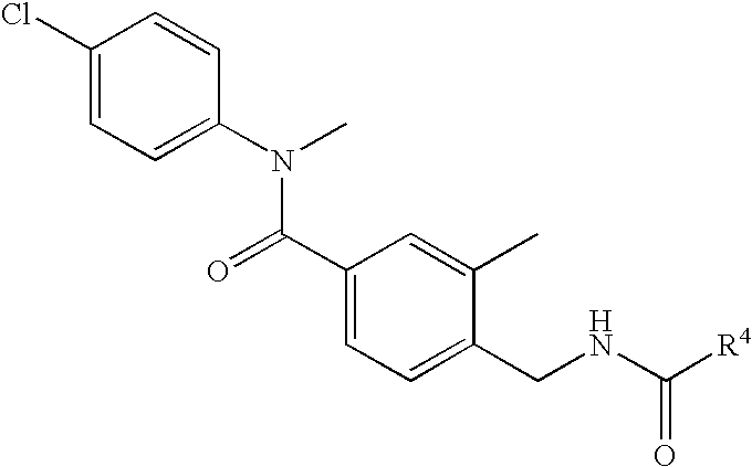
C1(Cl)=CC=C(N(C)C(C2=CC=C(CNC([R4])=O)C(C)=C2)=O)C=C1
